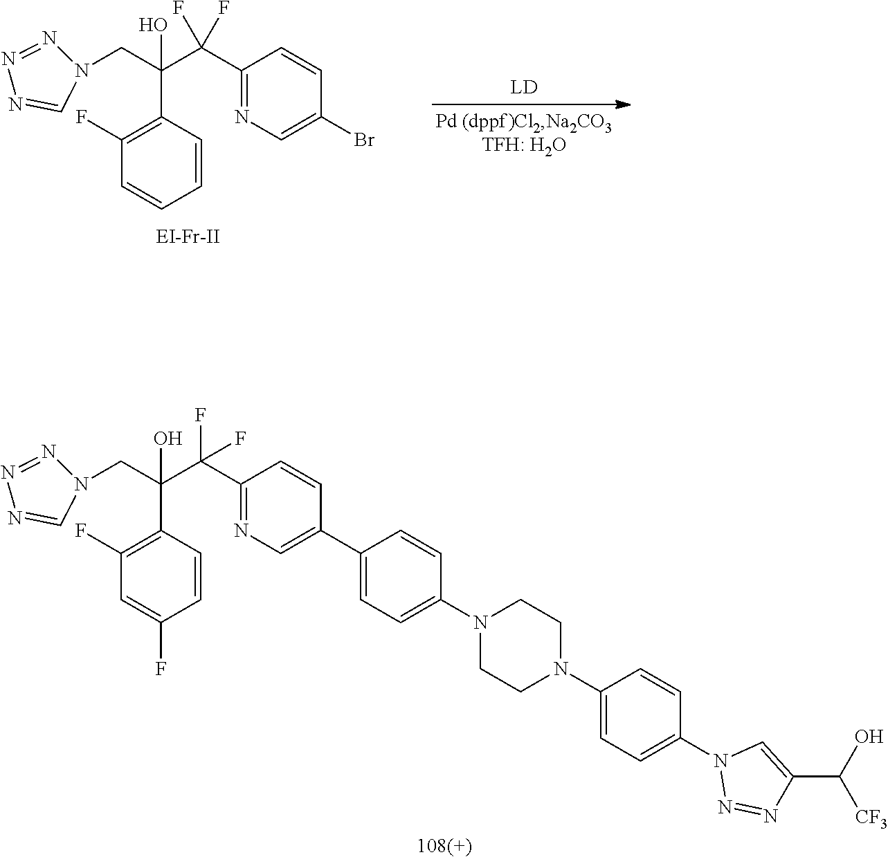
N1(CC(C2=C(F)C=CC=C2)(C(C2=NC=C(Br)C=C2)(F)F)O)N=NN=C1.[108(+)].C(C(C1=C(F)C=C(F)C=C1)(C(C1=NC=C(C2=CC=C(N3CCN(C4=CC=C(N5N=NC(C(O)[CF3])=C5)C=C4)CC3)C=C2)C=C1)(F)F)O)N1N=NN=C1
